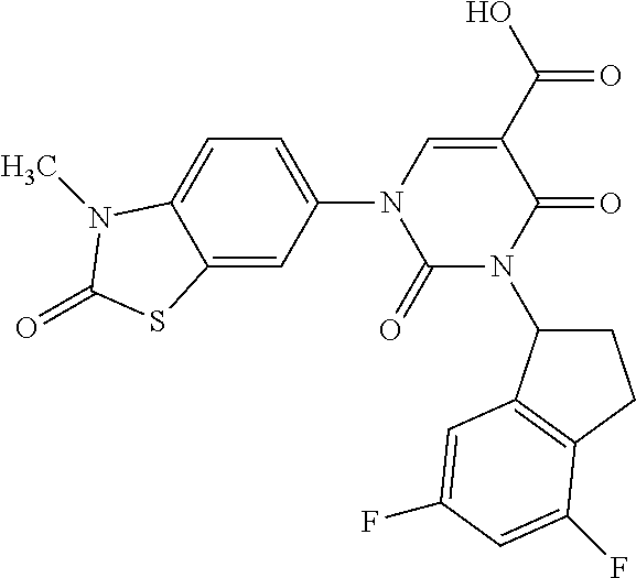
C1(=O)N(C2CCC3=C2C=C(F)C=C3F)C(=O)C(C(O)=O)=CN1C1=CC=C2C(=C1)SC(=O)N2C
